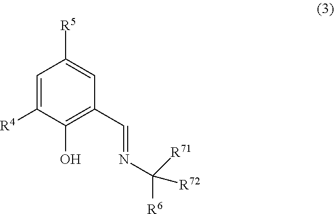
C1=C([R4])C(O)=C(C=NC([R71])([R6])[R72])C=C1[R5]
